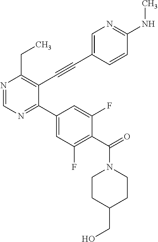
N1=CN=C(C2=CC(F)=C(C(=O)N3CCC(CO)CC3)C(F)=C2)C(C#CC2=CN=C(NC)C=C2)=C1CC
